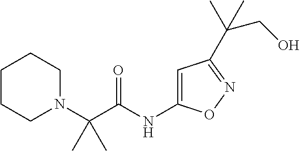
C1CCN(C(C(NC2=CC(C(C)(C)CO)=NO2)=O)(C)C)CC1
